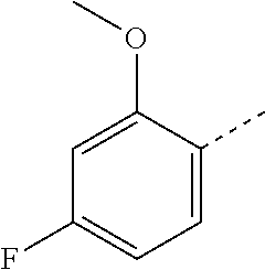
C1=C(OC)C(C)=CC=C1F
